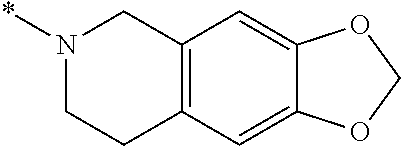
C12=C(C=C3C(=C1)OCO3)CCN(*)C2
